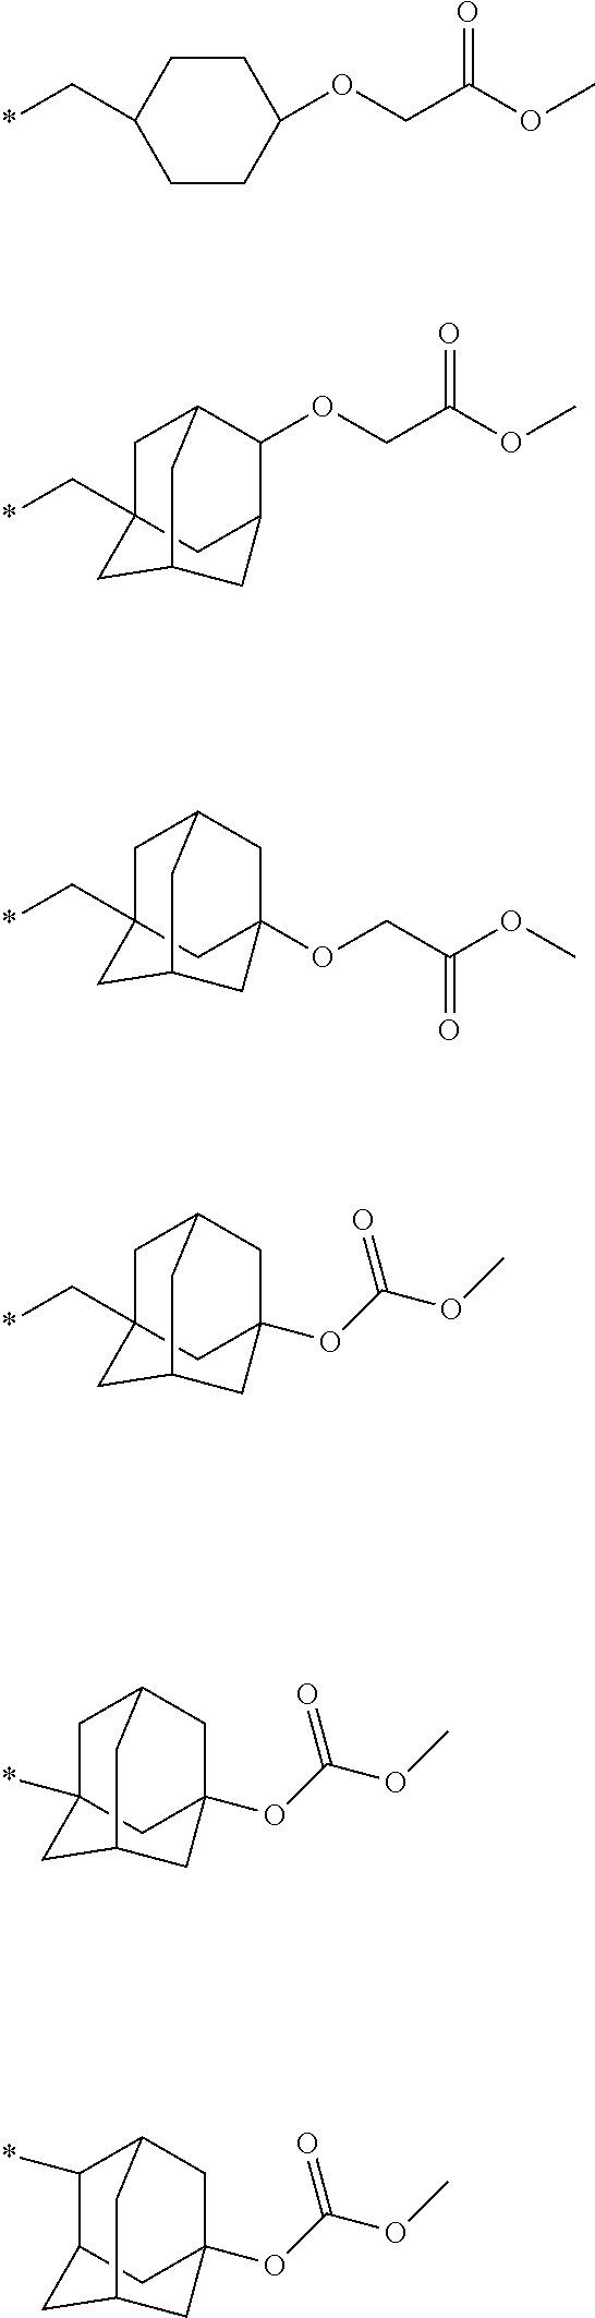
C1CC(OCC(OC)=O)CCC1C*.C1C2(C*)CC3C(OCC(OC)=O)C1CC(C2)C3.C1C2(C*)CC3(OCC(OC)=O)CC1CC(C2)C3.C1C2(C*)CC3(OC(OC)=O)CC1CC(C2)C3.C1C2(*)CC3(OC(OC)=O)CC1CC(C2)C3.C1(*)C2CC3(OC(OC)=O)CC1CC(C2)C3
